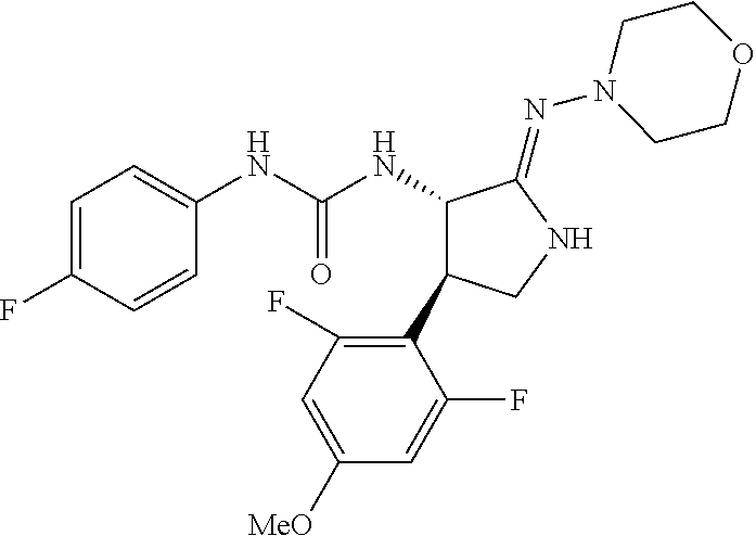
C1(NC(NC2C(=NN3CCOCC3)NCC2C2=C(F)C=C([OMe])C=C2F)=O)=CC=C(F)C=C1
